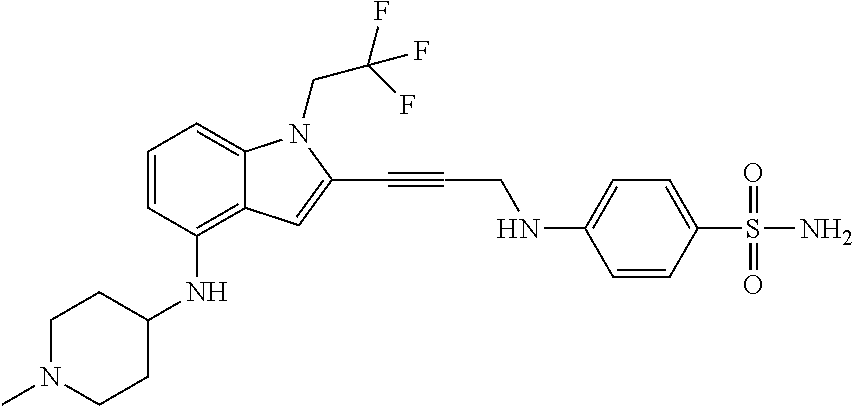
C1=CC(NC2CCN(C)CC2)=C2C(=C1)N(CC(F)(F)F)C(C#CCNC1=CC=C(S(N)(=O)=O)C=C1)=C2
